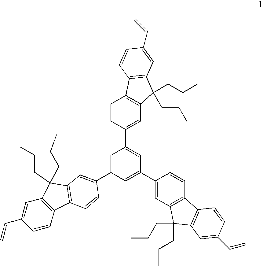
C1=C(C2=CC3=C(C=C2)C2=C(C3(CCC)CCC)C=C(C=C)C=C2)C=C(C2=CC3=C(C=C2)C2=C(C3(CCC)CCC)C=C(C=C)C=C2)C=C1C1=CC2=C(C3=C(C=C(C=C)C=C3)C2(CCC)CCC)C=C1
